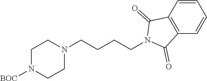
C1N([BOC])CCN(CCCCN2C(=O)C3=C(C=CC=C3)C2=O)C1
